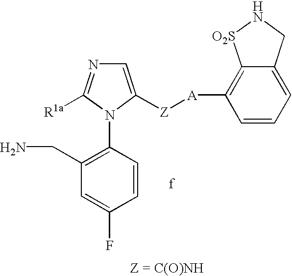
C1(CN)=C(N2C([R1a])=NC=C2[Z][A]C2=C3C(=CC=C2)CN[O2S]3)C=CC(F)=C1
